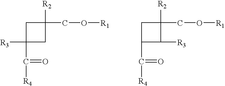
C1C([R3])(C([R4])=O)CC1([R2])CO[R1].C1C(C([R4])=O)C([R3])C1([R2])CO[R1]
